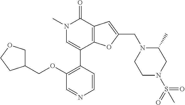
C(OC1=C(C2=CN(C)C(=O)C3=C2OC(CN2CCN(S(=O)(=O)C)CC2C)=C3)C=CN=C1)C1COCC1
